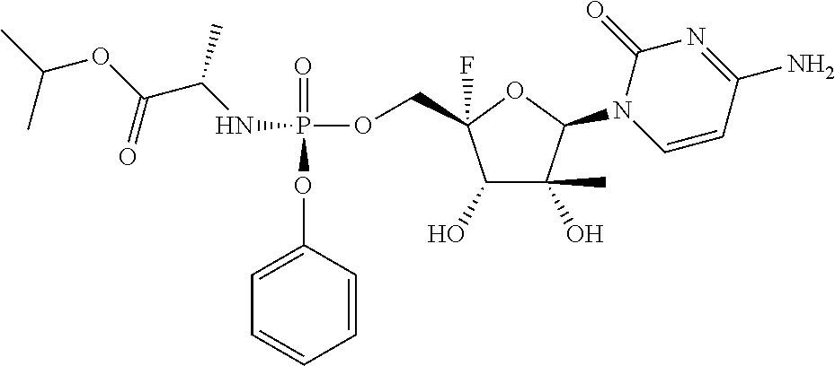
C1=CC=CC(OP(=O)(OCC2(F)C(O)C(O)(C)C(N3C=CC(N)=NC3=O)O2)NC(C)C(=O)OC(C)C)=C1
